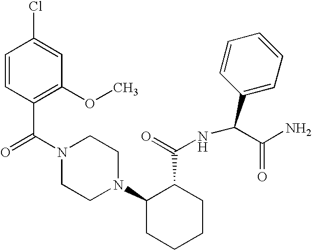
C(N1CCN(C2CCCCC2C(=O)NC(C2=CC=CC=C2)C(N)=O)CC1)(=O)C1=C(OC)C=C(Cl)C=C1
